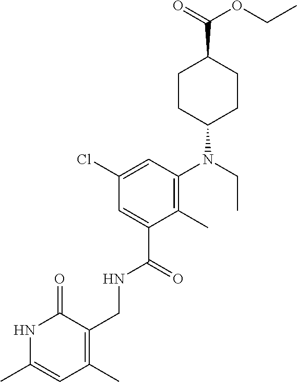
C1(Cl)=CC(N(C2CCC(C(OCC)=O)CC2)CC)=C(C)C(C(NCC2=C(C)C=C(C)NC2=O)=O)=C1
